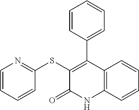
C1=CC2=C(C=C1)NC(=O)C(SC1=NC=CC=C1)=C2C1=CC=CC=C1
